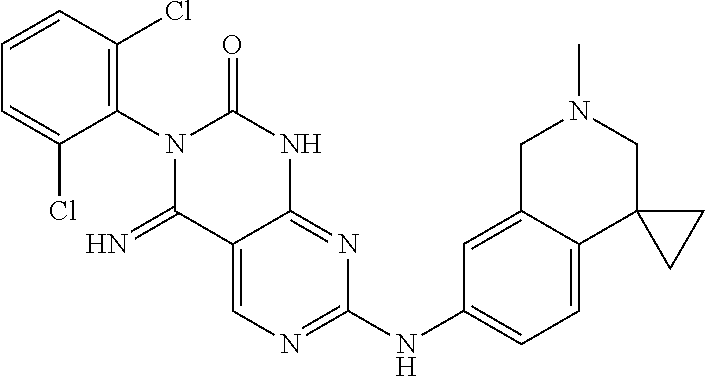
C1(N2C(=N)C3=CN=C(NC4=CC=C5C(=C4)CN(C)CC54CC4)N=C3NC2=O)=C(Cl)C=CC=C1Cl
